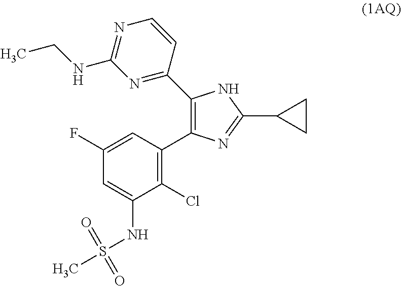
C1(F)=CC(C2=C(C3=NC(NCC)=NC=C3)NC(C3CC3)=N2)=C(Cl)C(NS(=O)(=O)C)=C1
